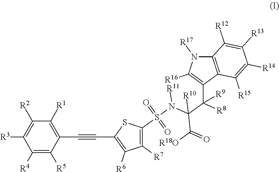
C1([R1])=C(C#CC2=C([R6])C([R7])=C(S(N(C(C([R8])([R9])C3=C([R16])N([R17])C4=C3C([R15])=C([R14])C([R13])=C4[R12])(C([R18O])=O)[R10])[R11])(=O)=O)S2)C([R5])=C([R4])C([R3])=C1[R2]
